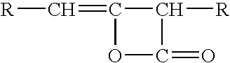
[R]C=C1OC(=O)C1[R]
